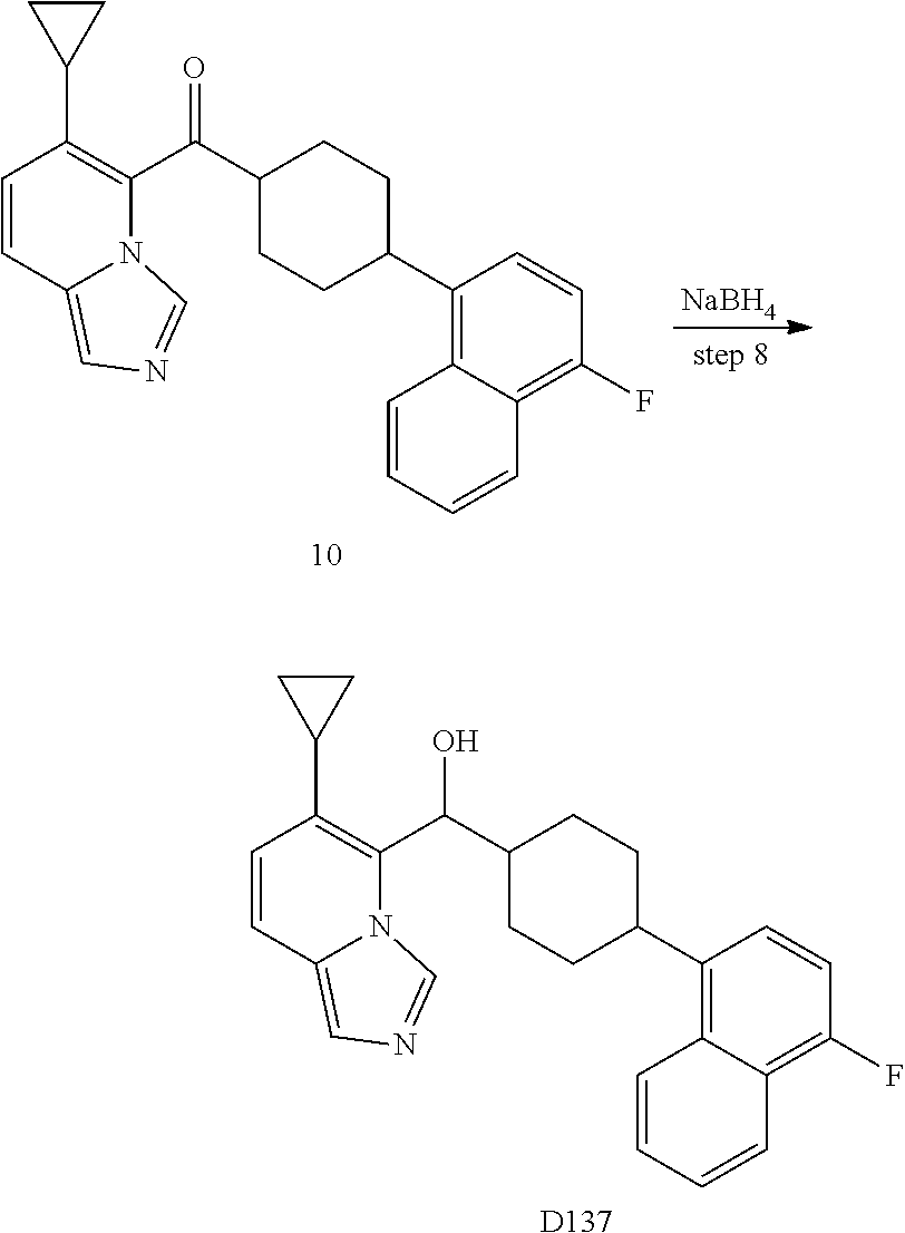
N12C(C(C3CCC(C4=C5C(=C(F)C=C4)C=CC=C5)CC3)=O)=C(C3CC3)C=CC1=CN=C2.[NaBH4].N12C(C(C3CCC(C4=C5C(=C(F)C=C4)C=CC=C5)CC3)O)=C(C3CC3)C=CC1=CN=C2.[D137]
